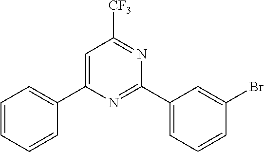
C1(C2=CC=CC=C2)=CC([CF3])=NC(C2=CC=CC(Br)=C2)=N1
